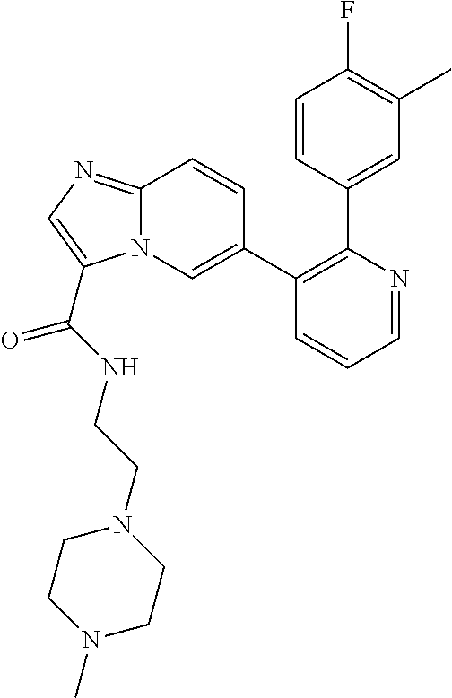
C1(C2=CN3C(=NC=C3C(NCCN3CCN(C)CC3)=O)C=C2)=C(C2=CC(C)=C(F)C=C2)N=CC=C1
